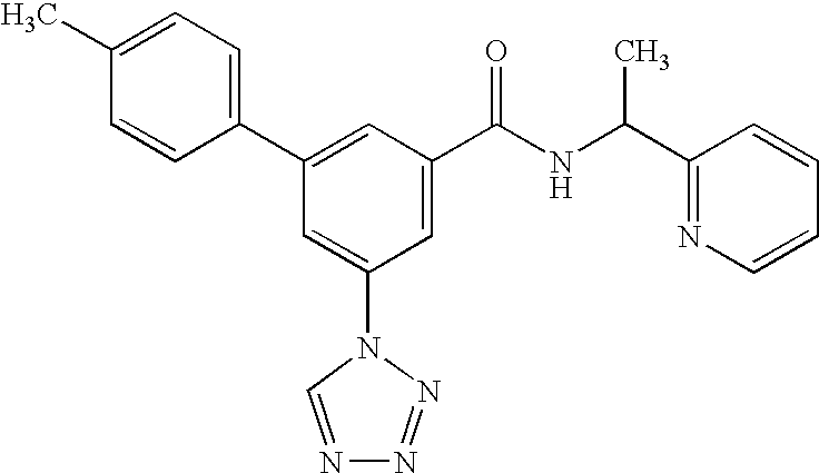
C1(C2=CC(C(NC(C3=NC=CC=C3)C)=O)=CC(N3C=NN=N3)=C2)=CC=C(C)C=C1
